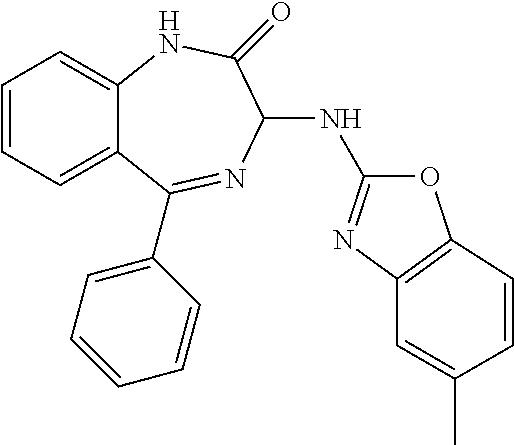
C1=CC=C2C(=C1)NC(=O)C(NC1=NC3=C(O1)C=CC(C)=C3)N=C2C1=CC=CC=C1
